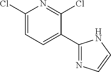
C1(Cl)=CC=C(C2=NC=CN2)C(Cl)=N1
